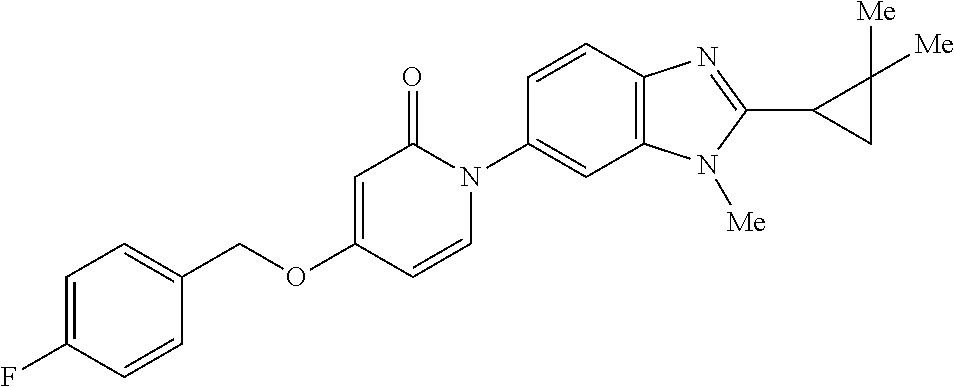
C1(COC2=CC(=O)N(C3=CC4=C(C=C3)N=C(C3CC3([Me])[Me])N4[Me])C=C2)=CC=C(F)C=C1
